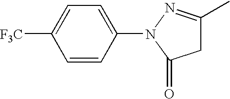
C1C(C)=NN(C2=CC=C([F3C])C=C2)C1=O
